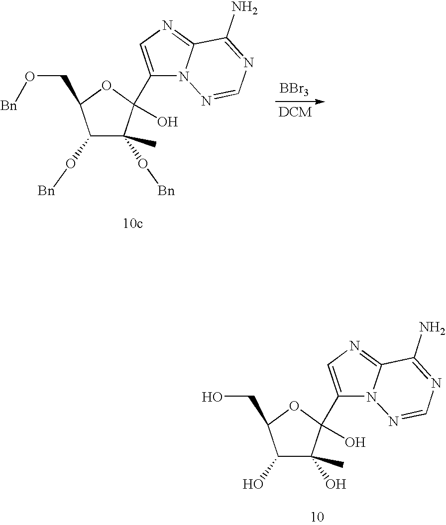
C1(O)C(O)(C)C(C2=CN=C3N2N=CN=C3N)(O)OC1CO.C1(O[Bn])C(O[Bn])(C)C(C2=CN=C3N2N=CN=C3N)(O)OC1CO[Bn].[BBr3]
